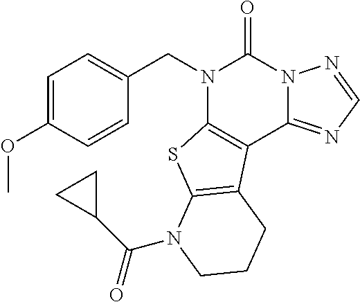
C1=CC(OC)=CC=C1CN1C2=C(C3=NC=NN3C1=O)C1=C(S2)N(C(C2CC2)=O)CCC1
